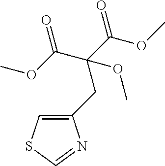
C1(CC(C(OC)=O)(C(OC)=O)OC)=CSC=N1
